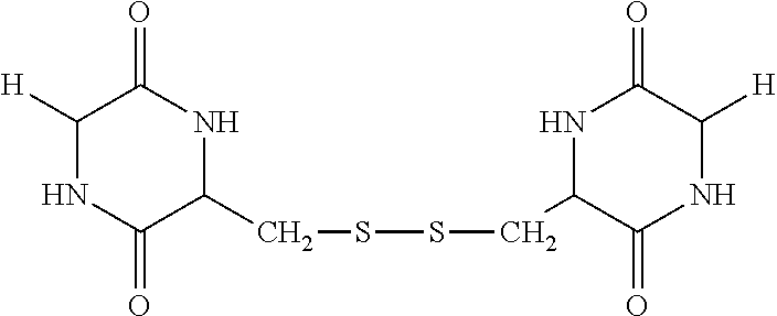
C1([H])NC(=O)C(CSSCC2C(=O)NC([H])C(=O)N2)NC1=O
